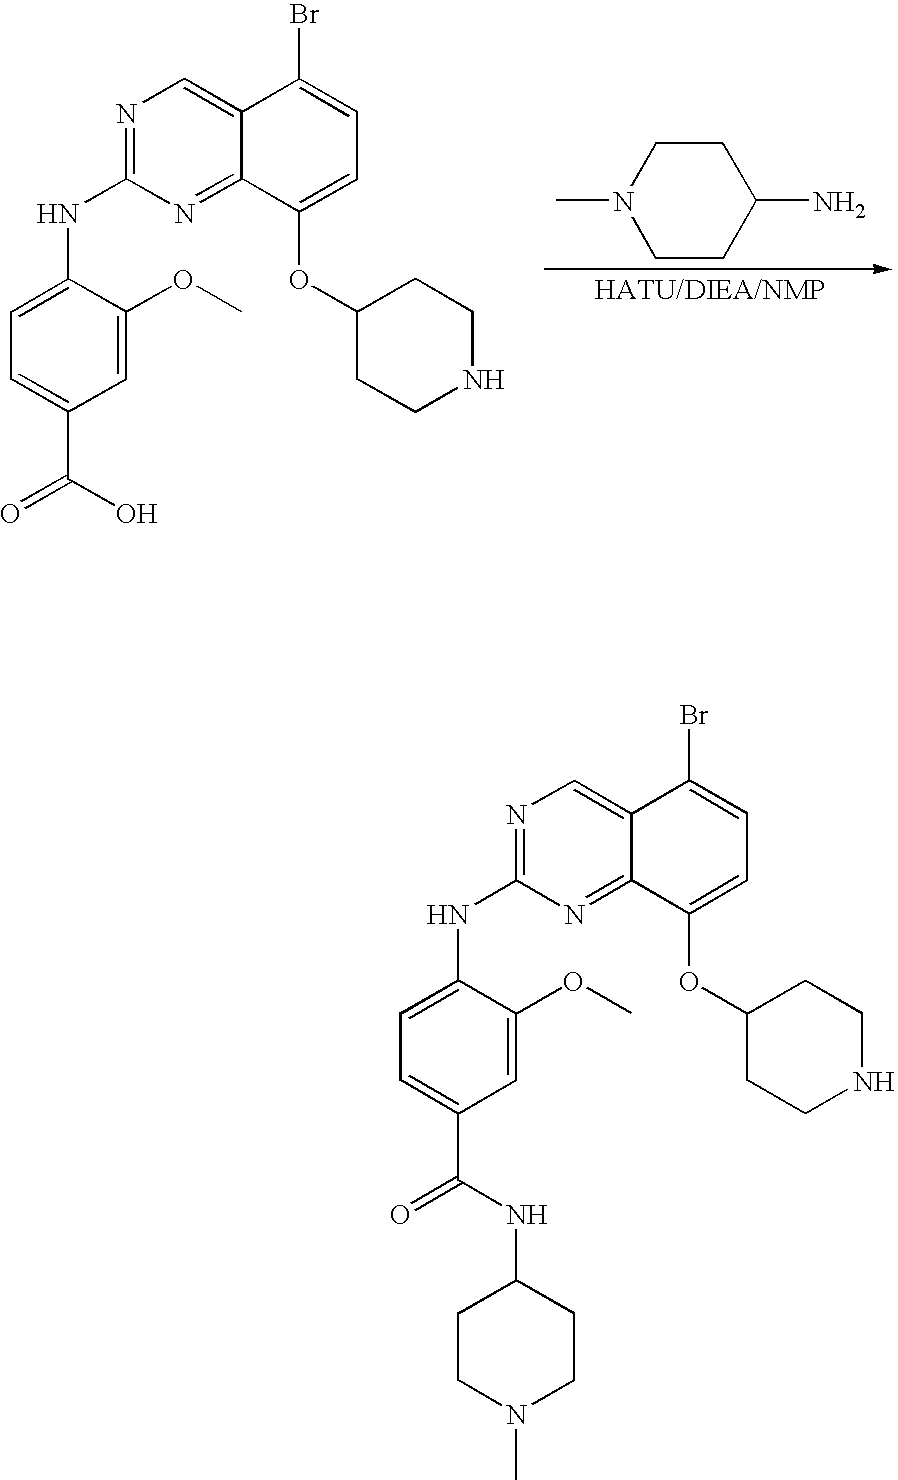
C1(NC2=NC=C3C(=N2)C(OC2CCNCC2)=CC=C3Br)=CC=C(C(=O)O)C=C1OC.CN1CCC(N)CC1.C1(NC2=NC=C3C(=N2)C(OC2CCNCC2)=CC=C3Br)=CC=C(C(=O)NC2CCN(C)CC2)C=C1OC
